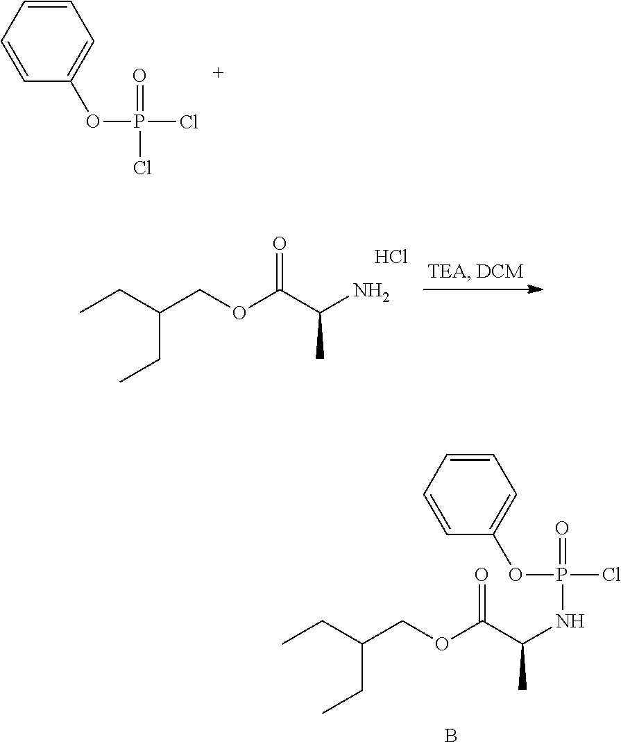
C1=CC=CC(OP(Cl)(=O)Cl)=C1.O=C(C(N)C)OCC(CC)CC.Cl.C1=CC=CC(OP(Cl)(=O)NC(C(=O)OCC(CC)CC)C)=C1.B
